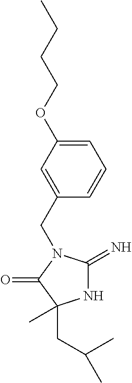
N1C(=N)N(CC2=CC(OCCCC)=CC=C2)C(=O)C1(C)CC(C)C
